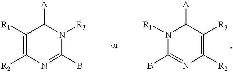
C1([R1])=C([R2])N=C(B)N([R3])C1[A].N1([R1])C(B)=NC([R2])=C([R3])C1[A]
